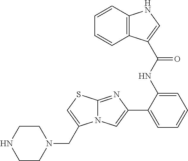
C1(NC(=O)C2=CNC3=C2C=CC=C3)=CC=CC=C1C1=CN2C(=N1)SC=C2CN1CCNCC1
